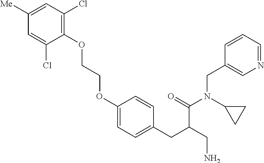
C1=C([Me])C=C(Cl)C(OCCOC2=CC=C(CC(CN)C(=O)N(CC3=CN=CC=C3)C3CC3)C=C2)=C1Cl
